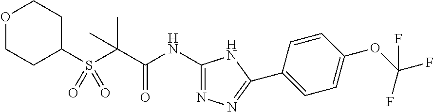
C1C(S(C(C(NC2=NN=C(C3=CC=C(OC(F)(F)F)C=C3)N2)=O)(C)C)(=O)=O)CCOC1
